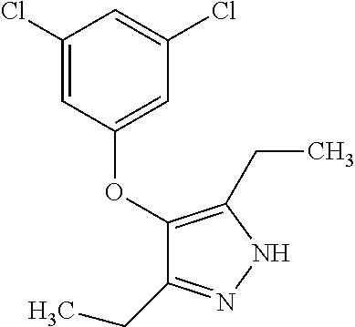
C1(OC2=CC(Cl)=CC(Cl)=C2)=C(CC)NN=C1CC
